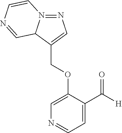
C(OC1=CN=CC=C1C([H])=O)C1=CN=N2C1C=NC=C2
